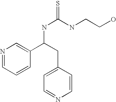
C1=CC=NC=C1C(NC(=S)NCCO)CC1=CC=NC=C1
